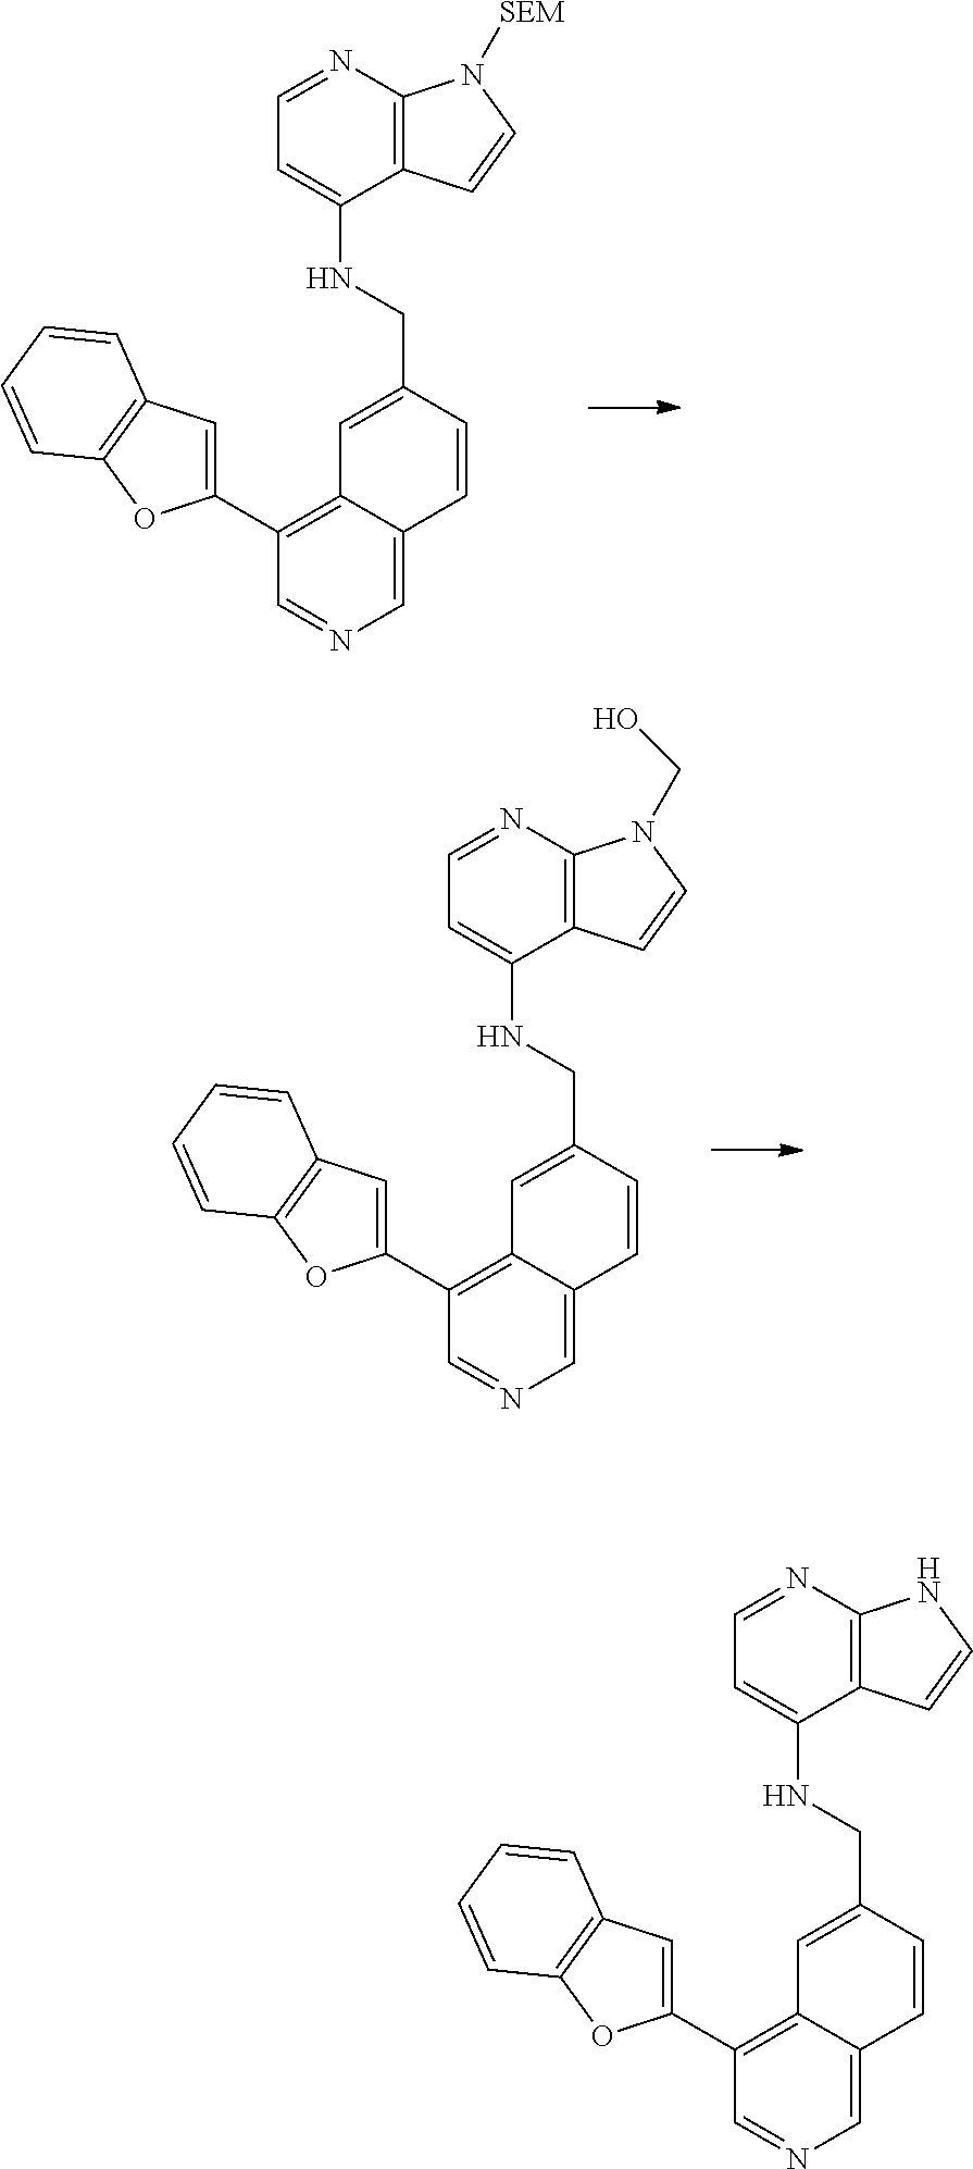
C1=C(CNC2=CC=NC3=C2C=CN3[SEM])C=CC2=CN=CC(C3=CC4=C(O3)C=CC=C4)=C12.C1=C(CNC2=CC=NC3=C2C=CN3CO)C=CC2=CN=CC(C3=CC4=C(O3)C=CC=C4)=C12.C1=C(CNC2=CC=NC3=C2C=CN3)C=CC2=CN=CC(C3=CC4=C(O3)C=CC=C4)=C12
